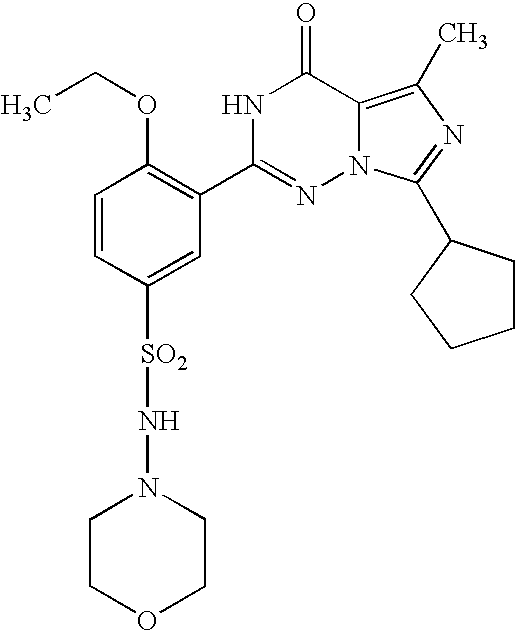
C1=CC([SO2]NN2CCOCC2)=CC(C2=NN3C(=C(C)N=C3C3CCCC3)C(=O)N2)=C1OCC
